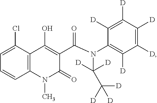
C1=C(Cl)C2=C(C=C1)N(C)C(=O)C(C(N(C1=C([D])C([D])=C([D])C([D])=C1[D])C([D])([D])C([D])([D])[D])=O)=C2O
